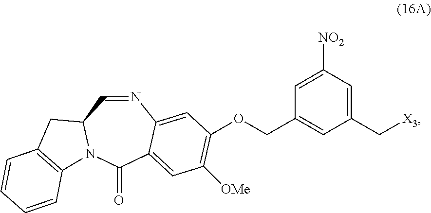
O(C1=C([OMe])C=C2C(=C1)N=CC1N(C2=O)C2=C(C1)C=CC=C2)CC1=CC(C[X3])=CC([NO2])=C1
